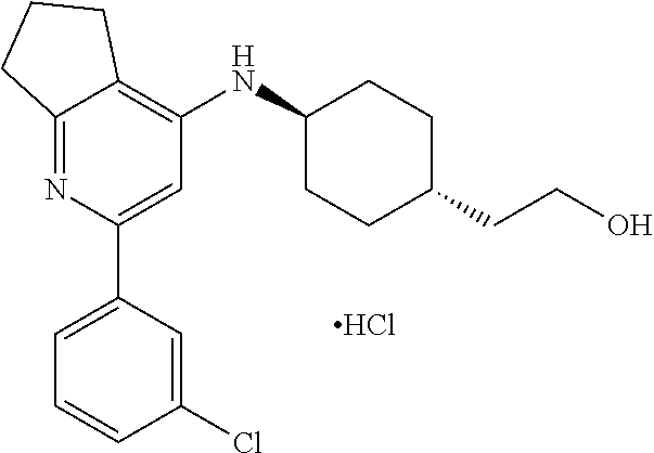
Cl.C12=NC(C3=CC=CC(Cl)=C3)=CC(NC3CCC(CCO)CC3)=C1CCC2
